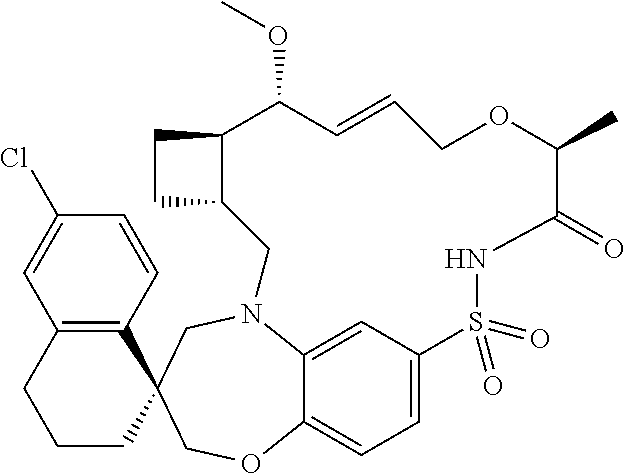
C12=C(C=CC(Cl)=C1)C1(CCC2)COC2=CC=C3C=C2N(C1)CC1C(CC1)C(OC)C=CCOC(C)C(=O)NS3(=O)=O
